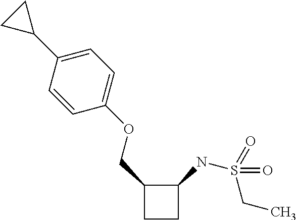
C1(OCC2CCC2NS(=O)(CC)=O)=CC=C(C2CC2)C=C1
